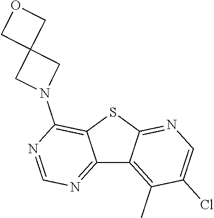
C12=NC=NC(N3CC4(C3)COC4)=C1SC1=NC=C(Cl)C(C)=C21
